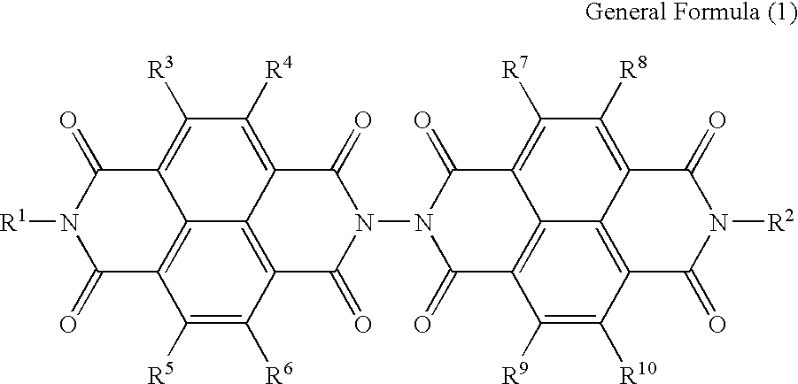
C1(=O)N([R1])C(=O)C2=C3C1=C([R3])C([R4])=C1C3=C(C([R6])=C2[R5])C(=O)N(N2C(=O)C3=C4C(=C([R7])C([R8])=C5C4=C(C([R10])=C3[R9])C(=O)N([R2])C5=O)C2=O)C1=O
